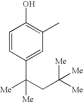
C1=CC(C(CC([Me])([Me])[Me])([Me])[Me])=CC(C)=C1O
